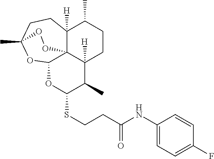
O1C(SCCC(NC2=CC=C(F)C=C2)=O)C(C)C2([H])C34C([H])(C(C)CC2)CCC(C)(OC13)OO4
